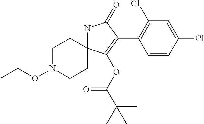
N1C2(C(OC(=O)C(C)(C)C)=C(C3=C(Cl)C=C(Cl)C=C3)C1=O)CCN(OCC)CC2
